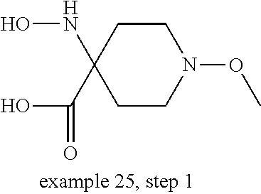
C1CN(OC)CCC1(NO)C(=O)O
